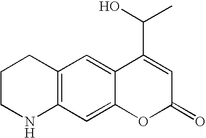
C12=C(C=C3C(=C1)C(C(O)C)=CC(=O)O3)NCCC2
